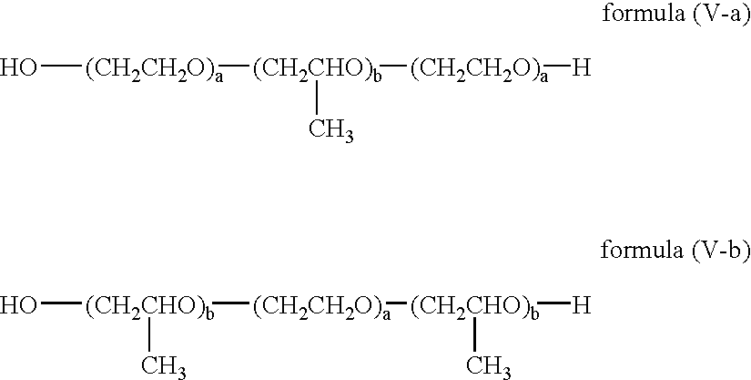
O[(CH2CH2O)a][(CH2CHO)b]([(CH2CH2O)a][H])C.O[(CH2CHO)b]([(CH2CH2O)a][(CH2CHO)b]([H])C)C
